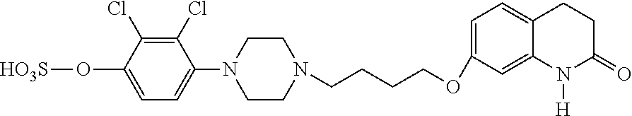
C1(Cl)=C(Cl)C(O[HO3S])=CC=C1N1CCN(CCCCOC2=CC=C3C(=C2)N([H])C(=O)CC3)CC1
